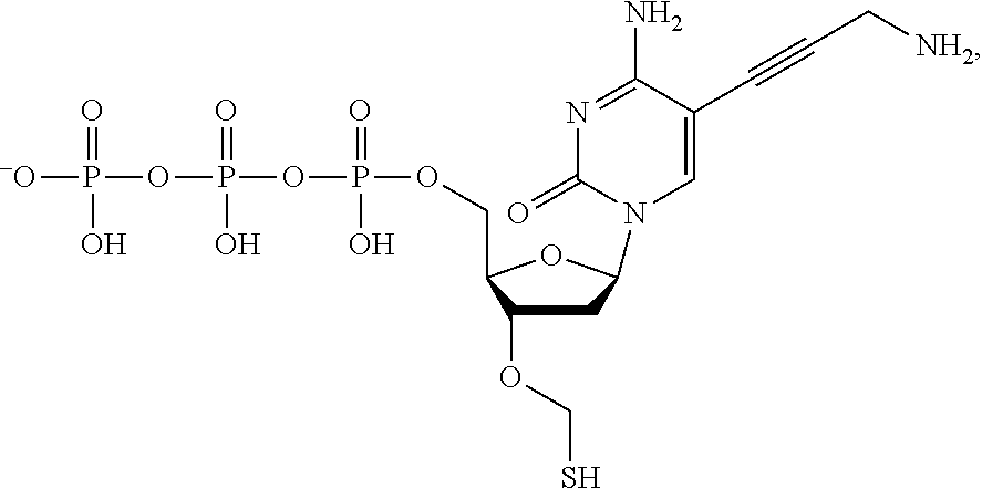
C1C(OCS)C(COP(OP(O)(=O)OP(O)(=O)[-O])(=O)O)OC1N1C=C(C#CC[NH2])C(N)=NC1=O
